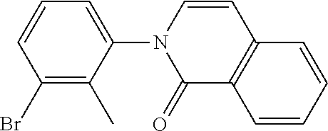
C1(Br)=C(C)C(N2C(=O)C3=C(C=C2)C=CC=C3)=CC=C1
